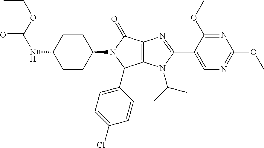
C12=C(N(C(C)C)C(C3=CN=C(OC)N=C3OC)=N1)C(C1=CC=C(Cl)C=C1)N(C1CCC(NC(=O)OCC)CC1)C2=O
